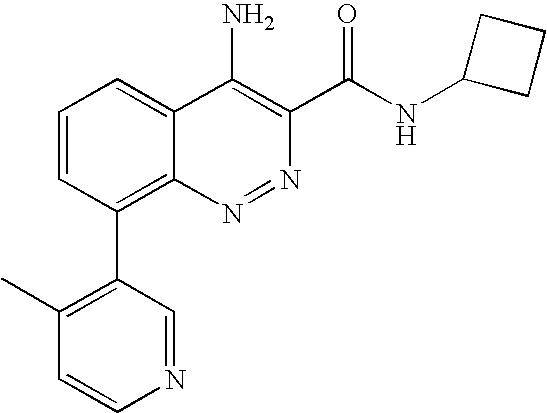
C1=CC(C2=C(C)C=CN=C2)=C2C(=C1)C(N)=C(C(NC1CCC1)=O)N=N2
